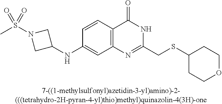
[7-((1-methylsulfonyl)azetidin-3-yl)amino)-2-(((tetrahydro-2H-pyran-4-yl)thio)methyl)quinazolin-4(3H)-one].C1(NC2CN(S(C)(=O)=O)C2)=CC2=C(C=C1)C(=O)NC(CSC1CCOCC1)=N2
